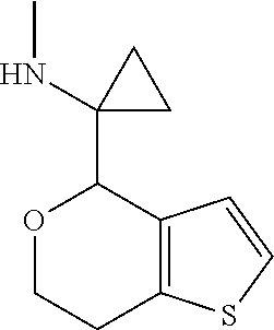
O1CCC2=C(C=CS2)C1C1(NC)CC1
